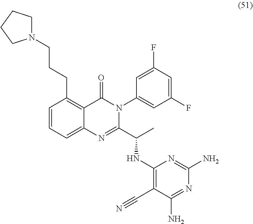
N1(CCCC2=C3C(=CC=C2)N=C(C(NC2=C(C#N)C(N)=NC(N)=N2)C)N(C2=CC(F)=CC(F)=C2)C3=O)CCCC1
